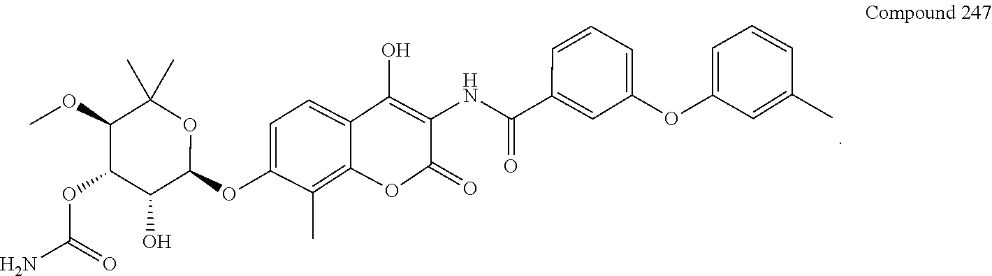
C1=CC(C)=CC(OC2=CC=CC(C(=O)NC3=C(O)C4=CC=C(OC5OC(C)(C)C(OC)C(OC(N)=O)C5O)C(C)=C4OC3=O)=C2)=C1
